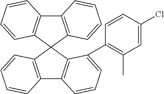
C12=C(C3(C4=C1C=CC=C4C1=C(C)C=C(Cl)C=C1)C1=C(C4=C3C=CC=C4)C=CC=C1)C=CC=C2
